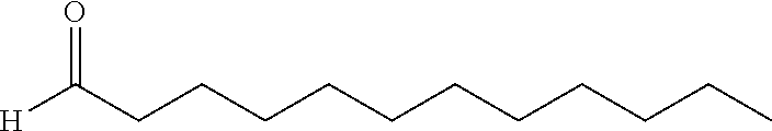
C(CCCCCCCCCC)C([H])=O
